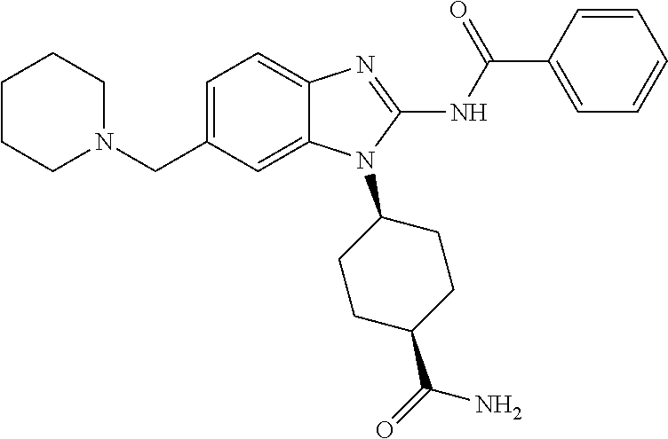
C1=C(CN2CCCCC2)C=C2C(=C1)N=C(NC(C1=CC=CC=C1)=O)N2C1CCC(C(=O)N)CC1
